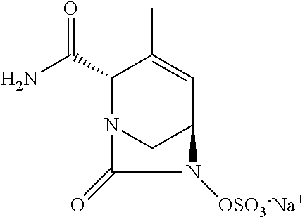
NC(C1N2CC(C=C1C)N([OSO3-Na+])C2=O)=O
